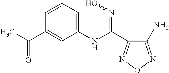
C1=CC=C(NC(C2=NON=C2N)=NO)C=C1C(C)=O
